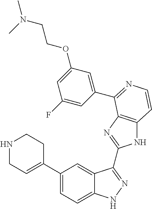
C1(C2=CCNCC2)=CC=C2C(=C1)C(C1=NC3=C(N1)C=CN=C3C1=CC(OCCN(C)C)=CC(F)=C1)=NN2
